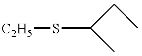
[C2H5]SC(C)CC
